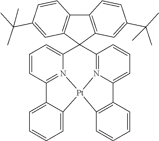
C1=CC2=N3C(=C1)C1(C4=N5C(=CC=C4)C4=C(C=CC=C4)[Pt]35C3=CC=CC=C23)C2=C(C3=C1C=C(C(C)(C)C)C=C3)C=CC(C(C)(C)C)=C2
